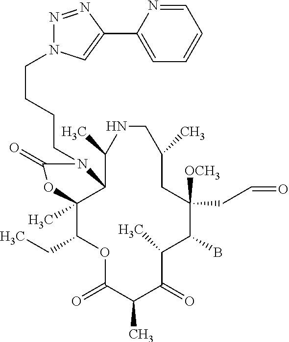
O1C(=O)C(C)C(=O)C(C)C(B)C([OCH3])(CC=O)CC(C)CNC(C)C2C(C)(C1CC)OC(=O)N2CCCCN1N=NC(C2=CC=CC=N2)=C1
